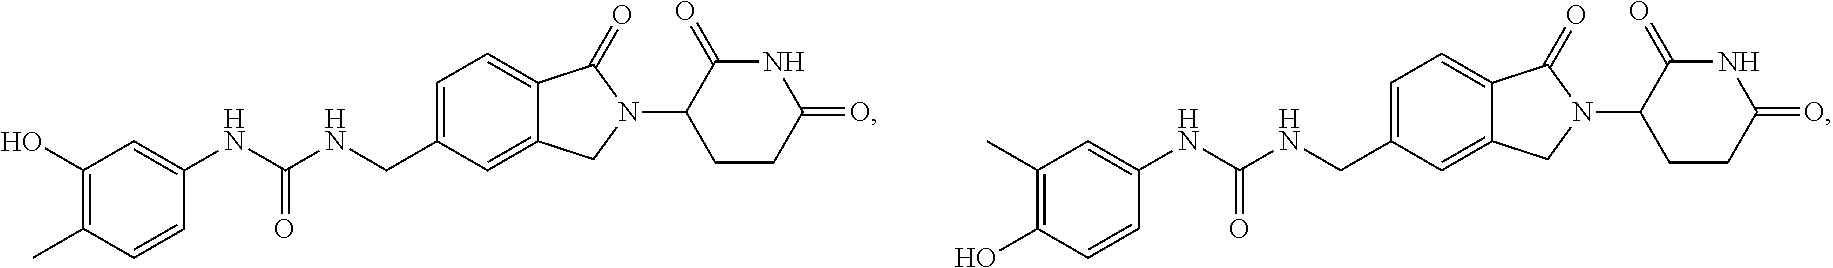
C1(C)=C(O)C=C(NC(NCC2=CC=C3C(=C2)CN(C2CCC(=O)NC2=O)C3=O)=O)C=C1.C1(O)=C(C)C=C(NC(NCC2=CC=C3C(=C2)CN(C2CCC(=O)NC2=O)C3=O)=O)C=C1
